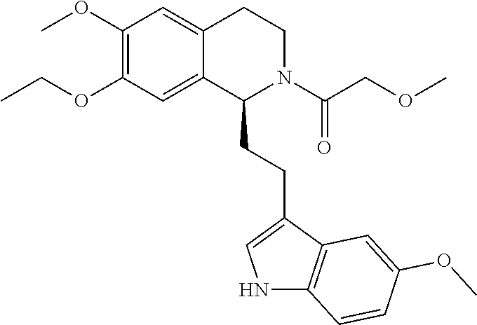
C1(OC)=C(OCC)C=C2C(=C1)CCN(C(COC)=O)C2CCC1=CNC2=C1C=C(OC)C=C2
